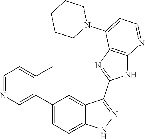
C1=NC=C(C2=CC=C3C(=C2)C(C2=NC4=C(N2)N=CC=C4N2CCCCC2)=NN3)C(C)=C1
